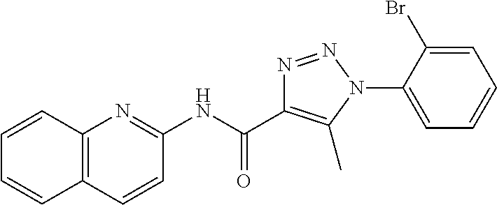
N(C(=O)C1=C(C)N(C2=CC=CC=C2Br)N=N1)C1=NC2=C(C=C1)C=CC=C2
